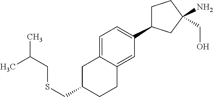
S(CC1CC2=CC=C(C3CCC(N)(CO)C3)C=C2CC1)CC(C)C
